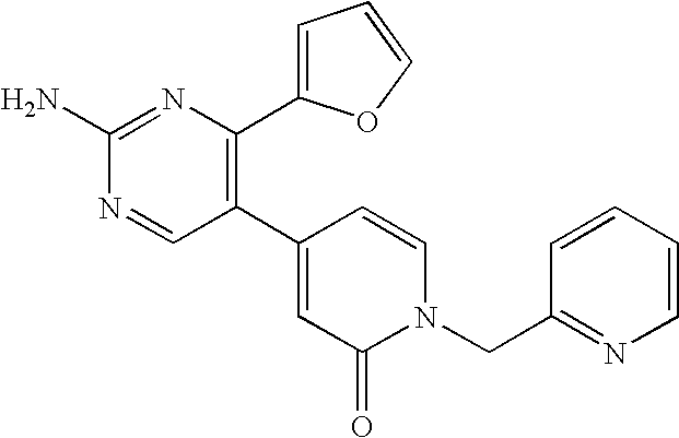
C1(C2=C(C3=CC=CO3)N=C(N)N=C2)=CC(=O)N(CC2=NC=CC=C2)C=C1
